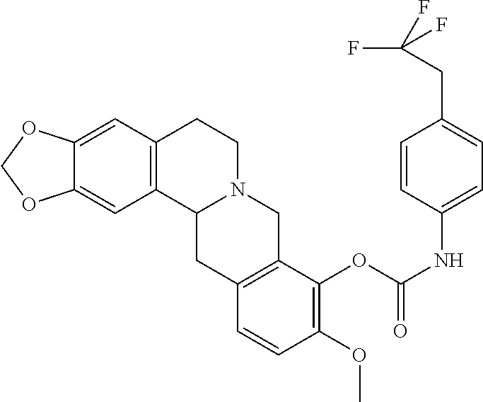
C12=CC3=C(C=C1OCO2)CCN1C3CC2=C(C1)C(OC(NC1=CC=C(CC(F)(F)F)C=C1)=O)=C(OC)C=C2
